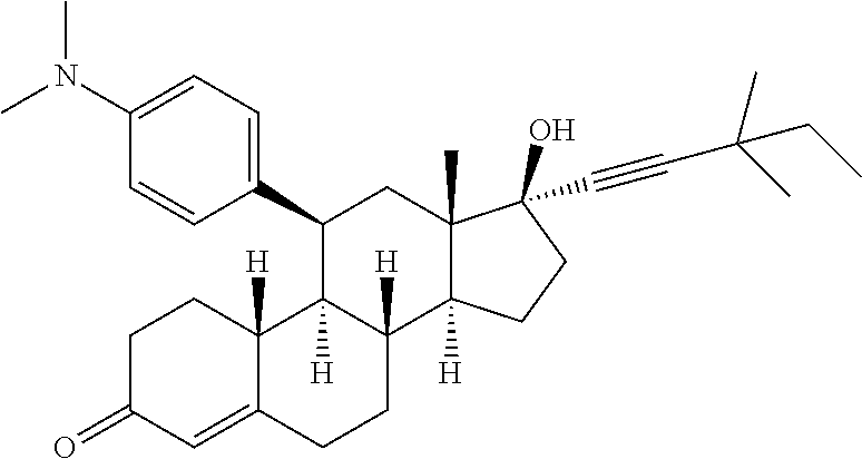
C1C(=O)C=C2C([H])(C1)C1([H])C([H])(CC2)C2([H])C(C)(CC1C1=CC=C(N(C)C)C=C1)C(O)(C#CC(C)(C)CC)CC2
